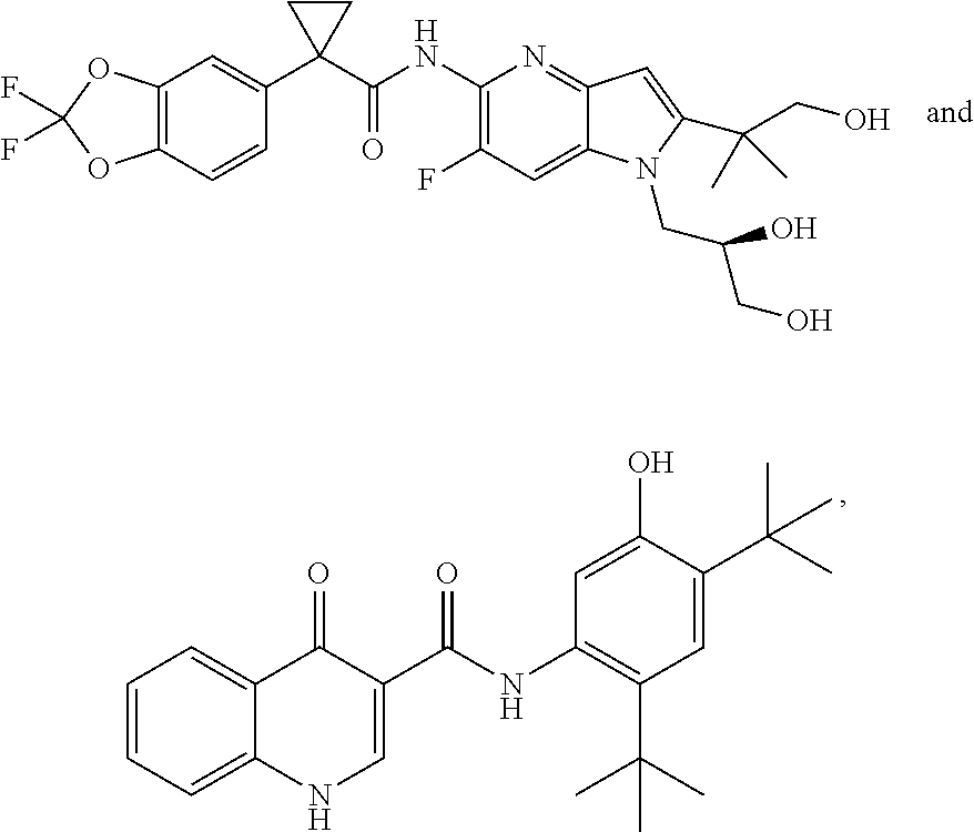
C1=CC=C2C(=C1)C(=O)C(C(NC1=C(C(C)(C)C)C=C(C(C)(C)C)C(O)=C1)=O)=CN2.C12=C(C=CC(C3(C(NC4=C(F)C=C5C(=N4)C=C(C(CO)(C)C)N5CC(CO)O)=O)CC3)=C1)OC(F)(F)O2
